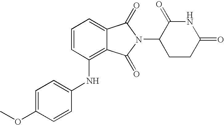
C1(NC2=C3C(=CC=C2)C(=O)N(C2CCC(=O)NC2=O)C3=O)=CC=C(OC)C=C1
